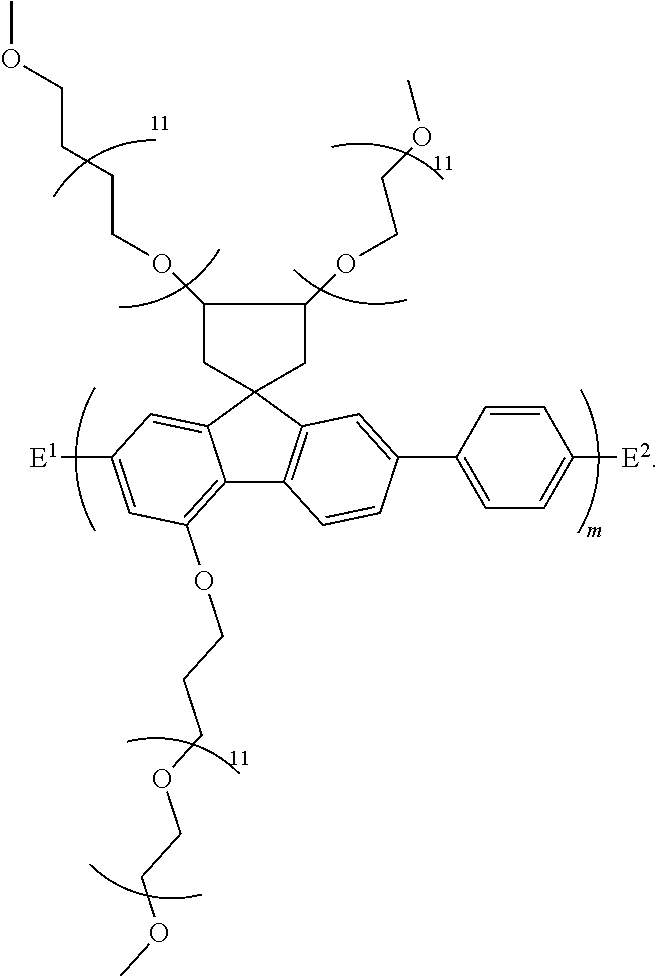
C12=C(OCCCOCCOC)C=C([E1])C=C1C1(C3=C2C=CC(C2=CC=C([E2])C=C2)=C3)CC(OCCOC)C(OCCCCOC)C1
